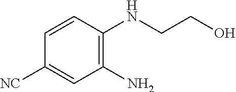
C1(N)=C(NCCO)C=CC([NC])=C1
